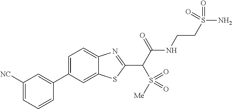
C1(C2=CC([NC])=CC=C2)=CC=C2C(=C1)SC(C(C(NCCS(N)(=O)=O)=O)S(=O)([Me])=O)=N2
